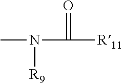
C([R11])(N(C)[R9])=O
